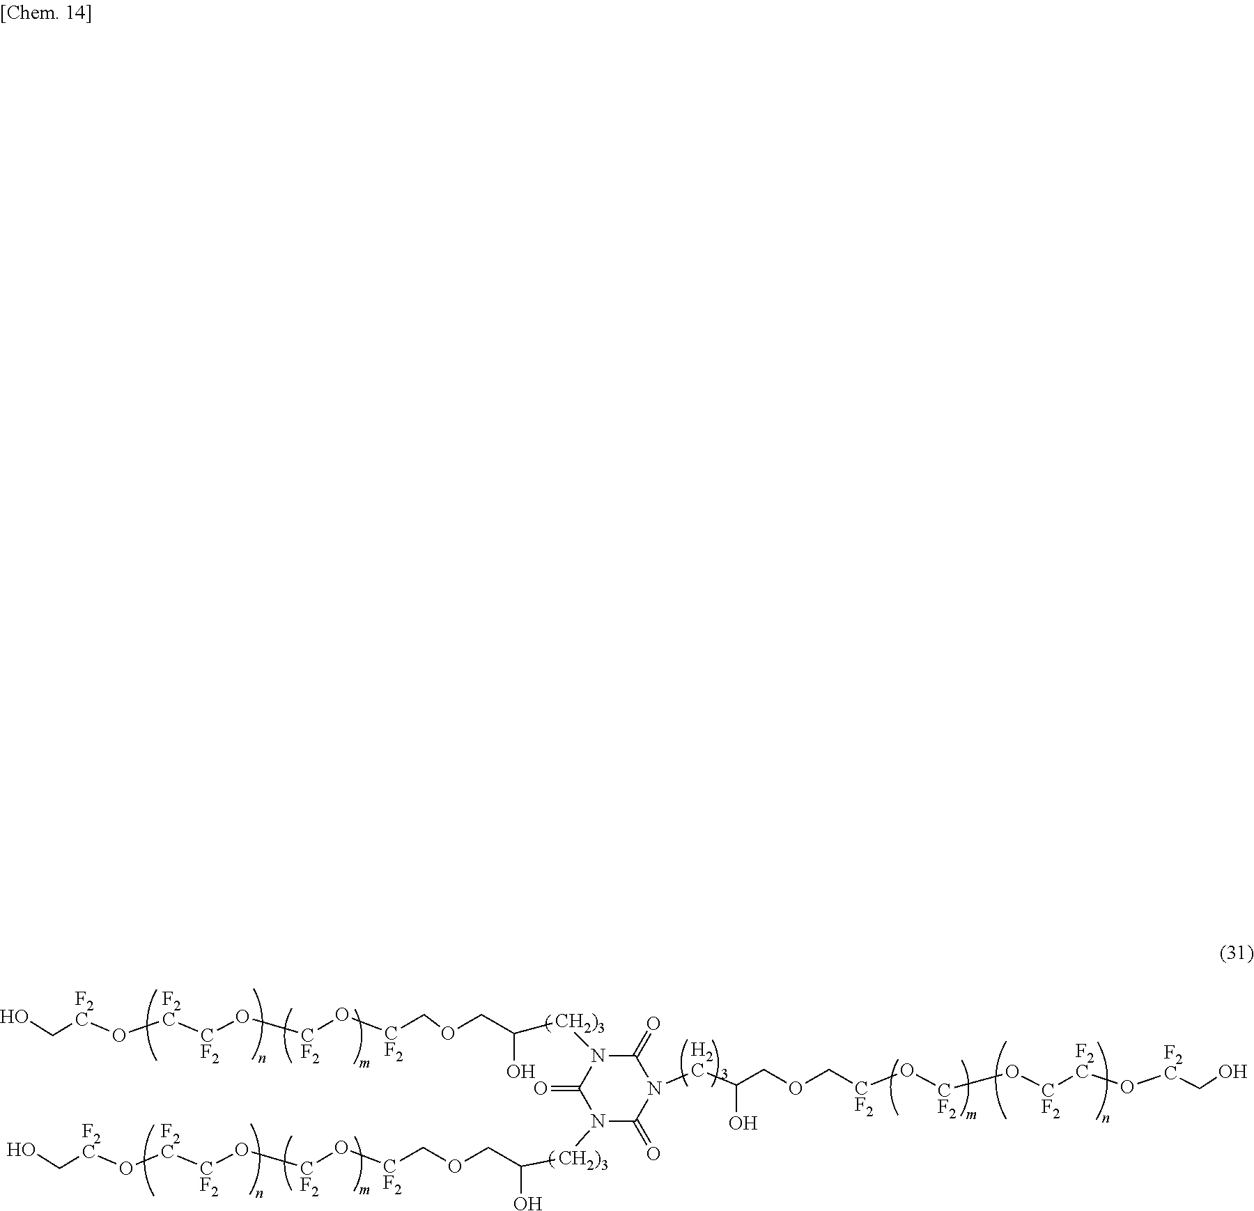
OC[F2C]O[F2C][CF2]O[CF2]O[CF2]COCC(CN1C(=O)N([CH2)3]C(COC[CF2]O[CF2]O[CF2][F2C]O[F2C]CO)O)C(=O)N([CH2)3]C(COC[CF2]O[CF2]O[CF2][F2C]O[F2C]CO)O)C1=O)O
